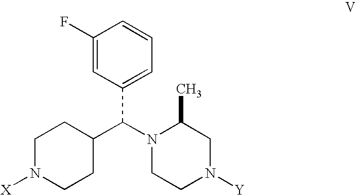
C1(F)=CC(C(N2CCN([Y])CC2C)C2CCN([X])CC2)=CC=C1
